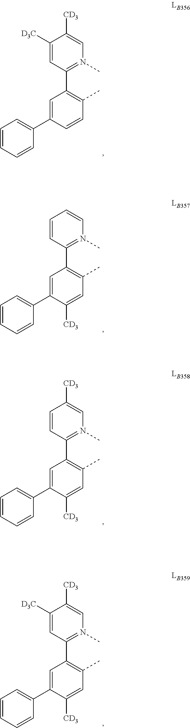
C1=C([D3C])C([CD3])=CN(C)=C1C1=C(C)C=CC(C2=CC=CC=C2)=C1.C1=CC=CN(C)=C1C1=C(C)C=C([CD3])C(C2=CC=CC=C2)=C1.C1=CC([CD3])=CN(C)=C1C1=C(C)C=C([CD3])C(C2=CC=CC=C2)=C1.C1=C([D3C])C([CD3])=CN(C)=C1C1=C(C)C=C([CD3])C(C2=CC=CC=C2)=C1
